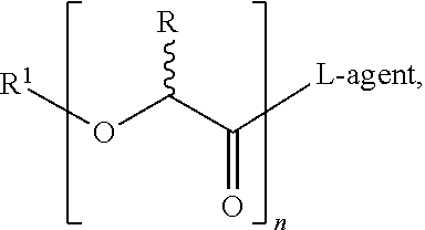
[R1]OC([R])C(=O)[L-agent]
